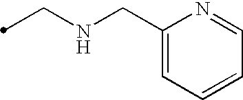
C(NCC1=CC=CC=N1)C
